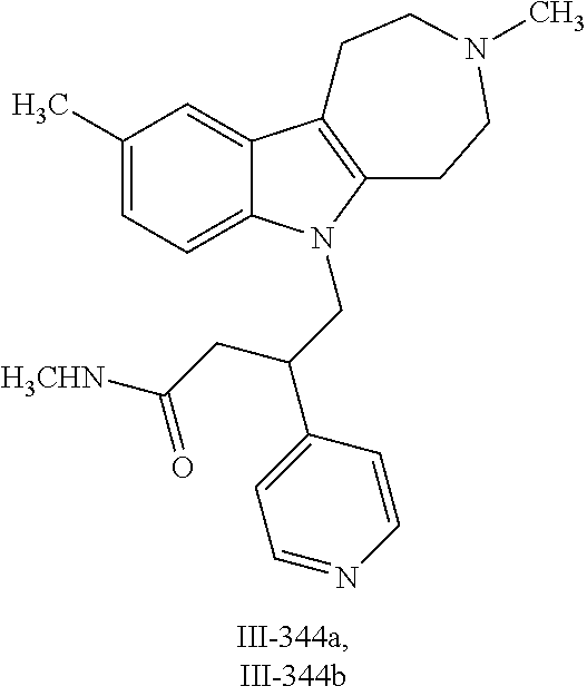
C1(C)=CC=C2C(=C1)C1=C(CCN(C)CC1)N2CC(C1=CC=NC=C1)CC([H3CHN])=O
